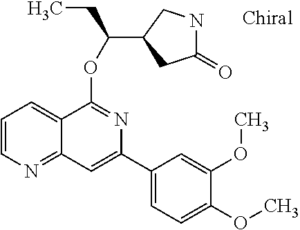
C1(=O)NCC(C(CC)OC2=NC(C3=CC=C(OC)C(OC)=C3)=CC3=NC=CC=C23)C1
